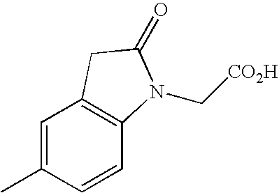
C1=C(C)C=CC2=C1CC(=O)N2C[CO2H]
